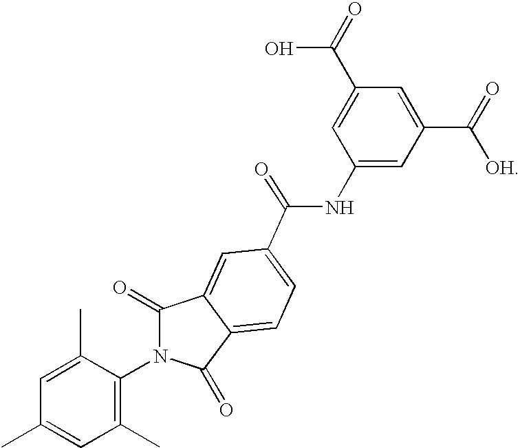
C1=C(C)C(N2C(=O)C3=CC(C(NC4=CC(C(=O)[OH])=CC(C(=O)O)=C4)=O)=CC=C3C2=O)=C(C)C=C1C
